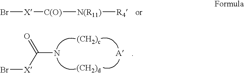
Br[X][C(O)][N(R11)][R4].Br[X]C(N)=O
